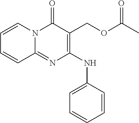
C1(NC2=CC=CC=C2)=C(COC(C)=O)C(=O)N2C(=N1)C=CC=C2
